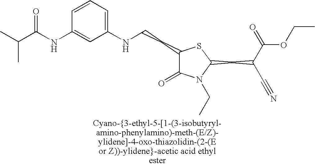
C1(CCNC2=CC=CC(NC(C(C)C)=O)=C2)C(=O)N(CC)C(CC(C(=O)OCC)C#N)S1
